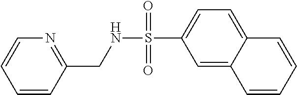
N(S(C1=CC=C2C(=C1)C=CC=C2)(=O)=O)CC1=NC=CC=C1
